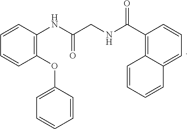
N(C(C1=C2C=CC=CC2=CC=C1)=O)CC(NC1=C(OC2=CC=CC=C2)C=CC=C1)=O
